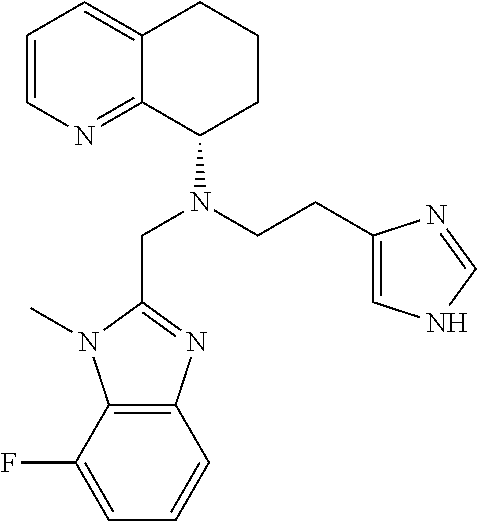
C1(CN(C2CCCC3=CC=CN=C23)CCC2=CNC=N2)=NC2=C(N1C)C(F)=CC=C2
